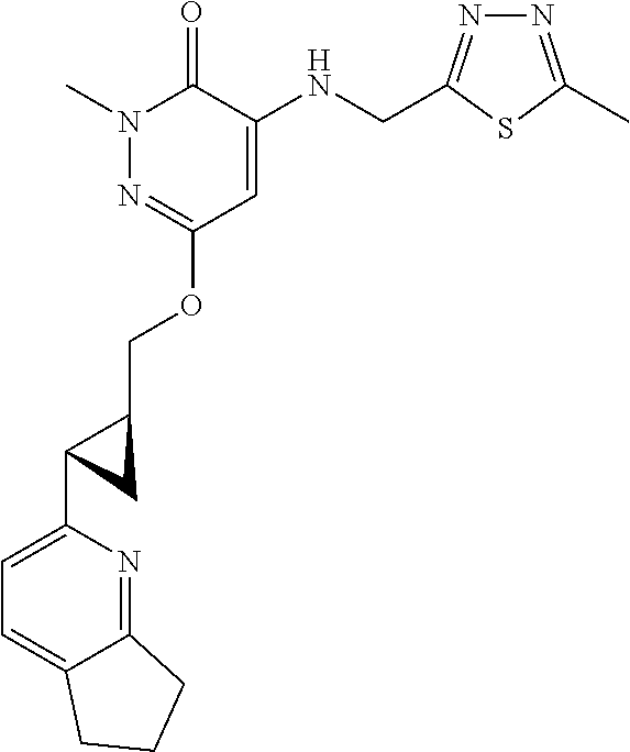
N1(C)N=C(OCC2C(C3=CC=C4C(=N3)CCC4)C2)C=C(NCC2=NN=C(C)S2)C1=O
